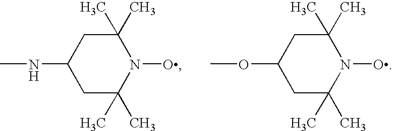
C1C(C)(C)N(O)C(C)(C)CC1NC.C1C(C)(C)N(O)C(C)(C)CC1OC
